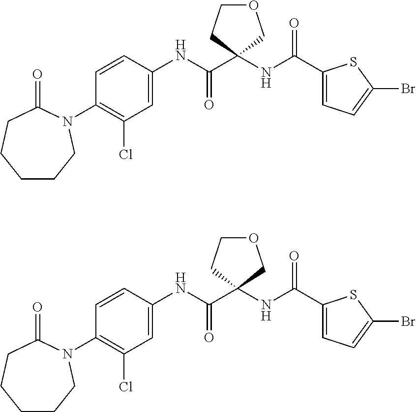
N(C(=O)C1(NC(C2=CC=C(Br)S2)=O)COCC1)C1=CC(Cl)=C(N2CCCCCC2=O)C=C1.N(C(=O)C1(NC(C2=CC=C(Br)S2)=O)COCC1)C1=CC(Cl)=C(N2CCCCCC2=O)C=C1
